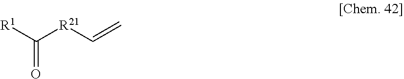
[R1]C([R21]C=C)=O
